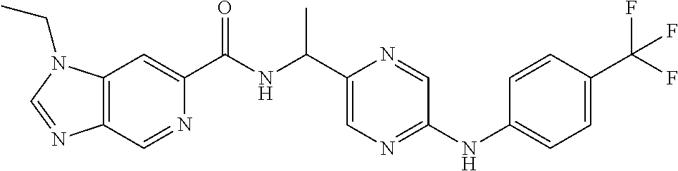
C12=C(C=C(C(NC(C)C3=CN=C(NC4=CC=C(C(F)(F)F)C=C4)C=N3)=O)N=C1)N(CC)C=N2
